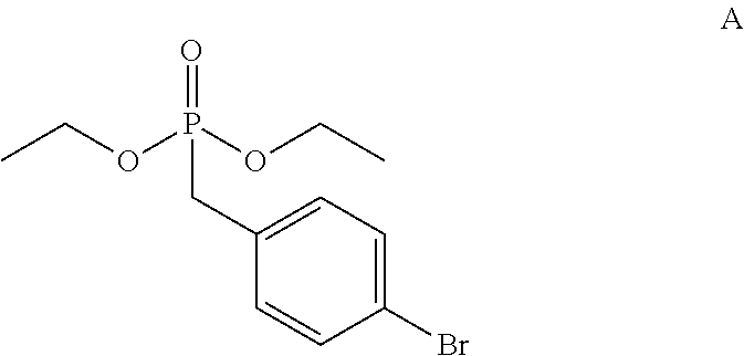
C1(CP(=O)(OCC)OCC)=CC=C(Br)C=C1
